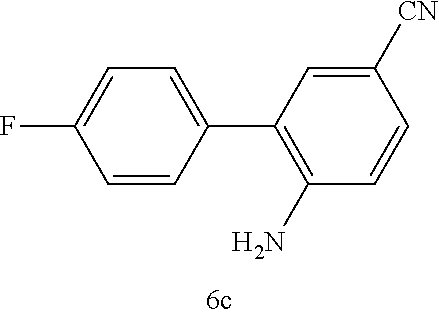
C1=C(F)C=CC(C2=C(N)C=CC([CN])=C2)=C1
